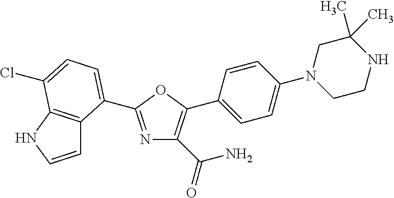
C1=CNC2=C1C(C1=NC(C(=O)N)=C(C3=CC=C(N4CCNC(C)(C)C4)C=C3)O1)=CC=C2Cl
